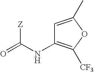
C1=C(C)OC([CF3])=C1NC(=O)[Z]
